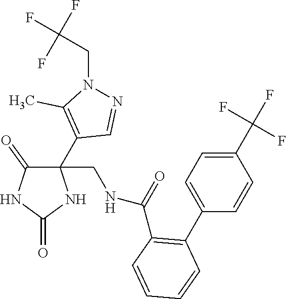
C1=C(C(F)(F)F)C=CC(C2=C(C(NCC3(C4=C(C)N(CC(F)(F)F)N=C4)C(=O)NC(=O)N3)=O)C=CC=C2)=C1
